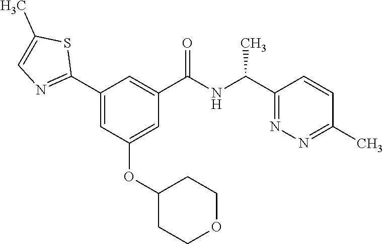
C1(C2=NC=C(C)S2)=CC(OC2CCOCC2)=CC(C(NC(C2=NN=C(C)C=C2)C)=O)=C1
